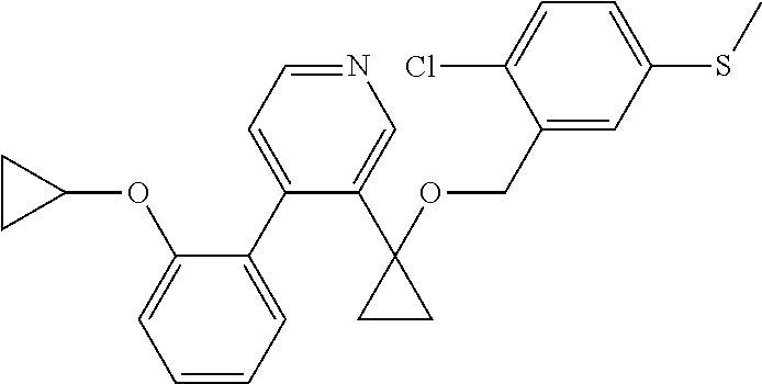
C1=CC=C(C2=CC=NC=C2C2(OCC3=CC(SC)=CC=C3Cl)CC2)C(OC2CC2)=C1
